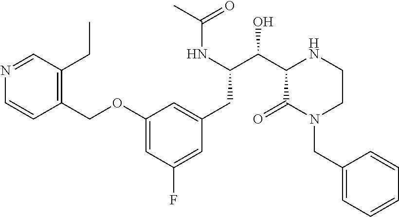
C1(OCC2=C(CC)C=NC=C2)=CC(F)=CC(CC(C(C2C(=O)N(CC3=CC=CC=C3)CCN2)O)NC(C)=O)=C1
